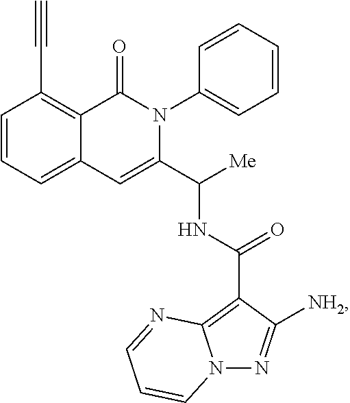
C12=CC=CC(C#C)=C1C(=O)N(C1=CC=CC=C1)C(C([Me])NC(C1=C3N(N=C1[NH2])C=CC=N3)=O)=C2
